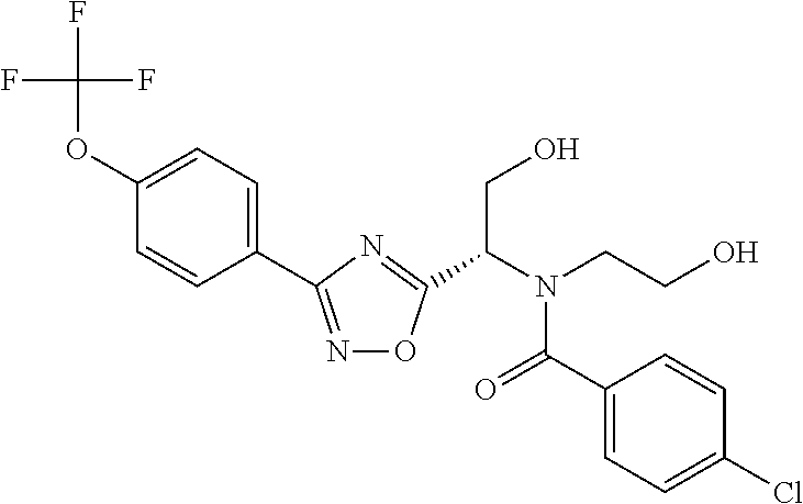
C1=C(OC(F)(F)F)C=CC(C2=NOC(C(CO)N(C(=O)C3=CC=C(Cl)C=C3)CCO)=N2)=C1
